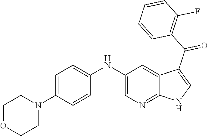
C1(NC2=CC=C(N3CCOCC3)C=C2)=CN=C2C(=C1)C(C(C1=C(F)C=CC=C1)=O)=CN2
